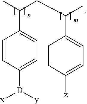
CC(CC(C)C1=CC=C([z])C=C1)C1=CC=C(B([x])[y])C=C1
